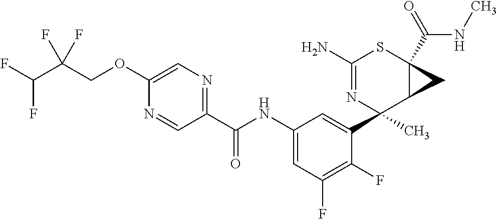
C1(N)=NC(C2=CC(NC(C3=NC=C(OCC(C(F)F)(F)F)N=C3)=O)=CC(F)=C2F)(C)C2C(C(NC)=O)(S1)C2
